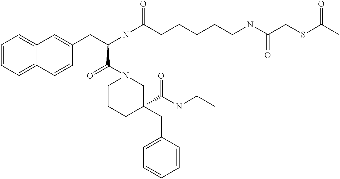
C1=CC=C2C(=C1)C=C(CC(NC(CCCCCNC(CSC(C)=O)=O)=O)C(N1CCCC(CC3=CC=CC=C3)(C(NCC)=O)C1)=O)C=C2
